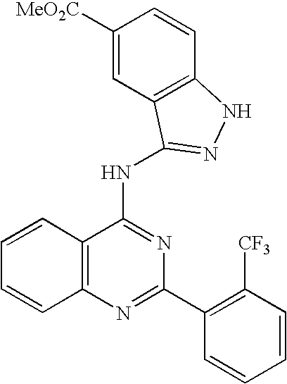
C12=C(N=C(C3=C([CF3])C=CC=C3)N=C1NC1=NNC3=C1C=C([MeO2C])C=C3)C=CC=C2
